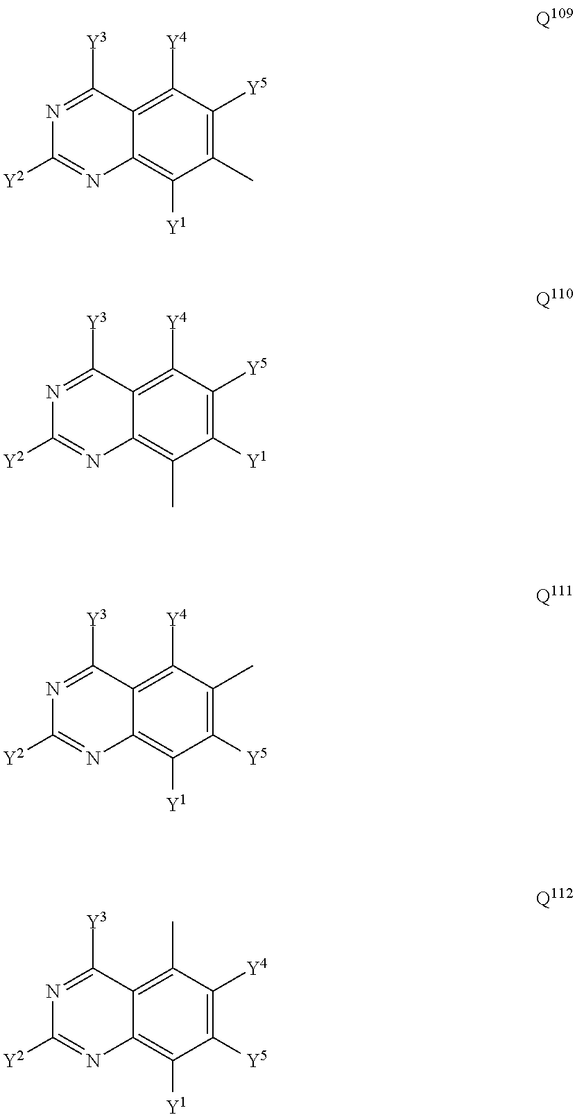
C1([Y2])=NC2=C([Y1])C(C)=C([Y5])C([Y4])=C2C([Y3])=N1.C1([Y2])=NC2=C(C)C([Y1])=C([Y5])C([Y4])=C2C([Y3])=N1.C1([Y2])=NC2=C([Y1])C([Y5])=C(C)C([Y4])=C2C([Y3])=N1.C1([Y2])=NC2=C([Y1])C([Y5])=C([Y4])C(C)=C2C([Y3])=N1
